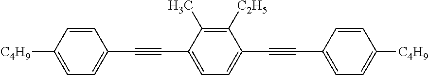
C1(C#CC2=CC=C(C#CC3=CC=C([C4H9])C=C3)C([C2H5])=C2C)=CC=C([C4H9])C=C1
